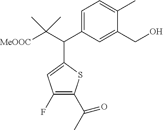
C1=C(C(C(C)(C)[MeOOC])C2=CC(F)=C(C(C)=O)S2)C=C(CO)C(C)=C1
